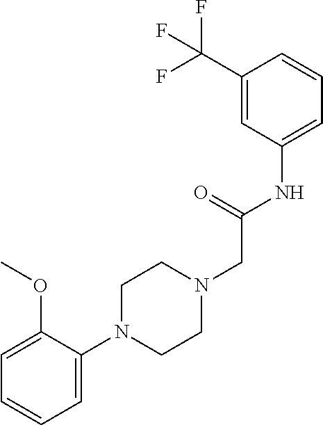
C1=C(NC(CN2CCN(C3=CC=CC=C3OC)CC2)=O)C=C(C(F)(F)F)C=C1
